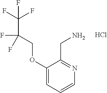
C1(OCC(F)(C(F)(F)F)F)=CC=CN=C1CN.Cl
